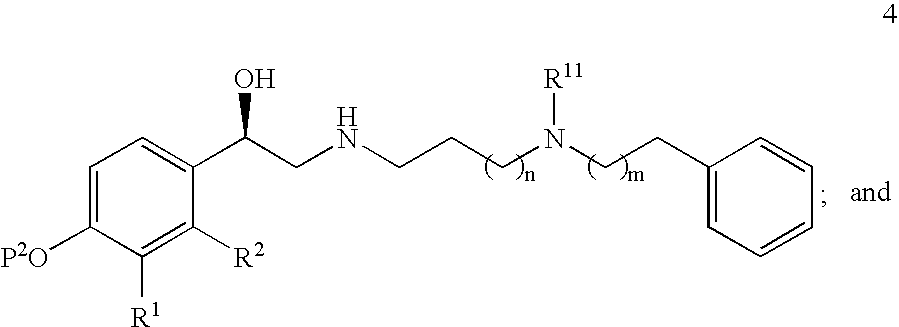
C1=C([P2O])C([R1])=C([R2])C(C(CNCCCN(CCC2=CC=CC=C2)[R11])O)=C1
